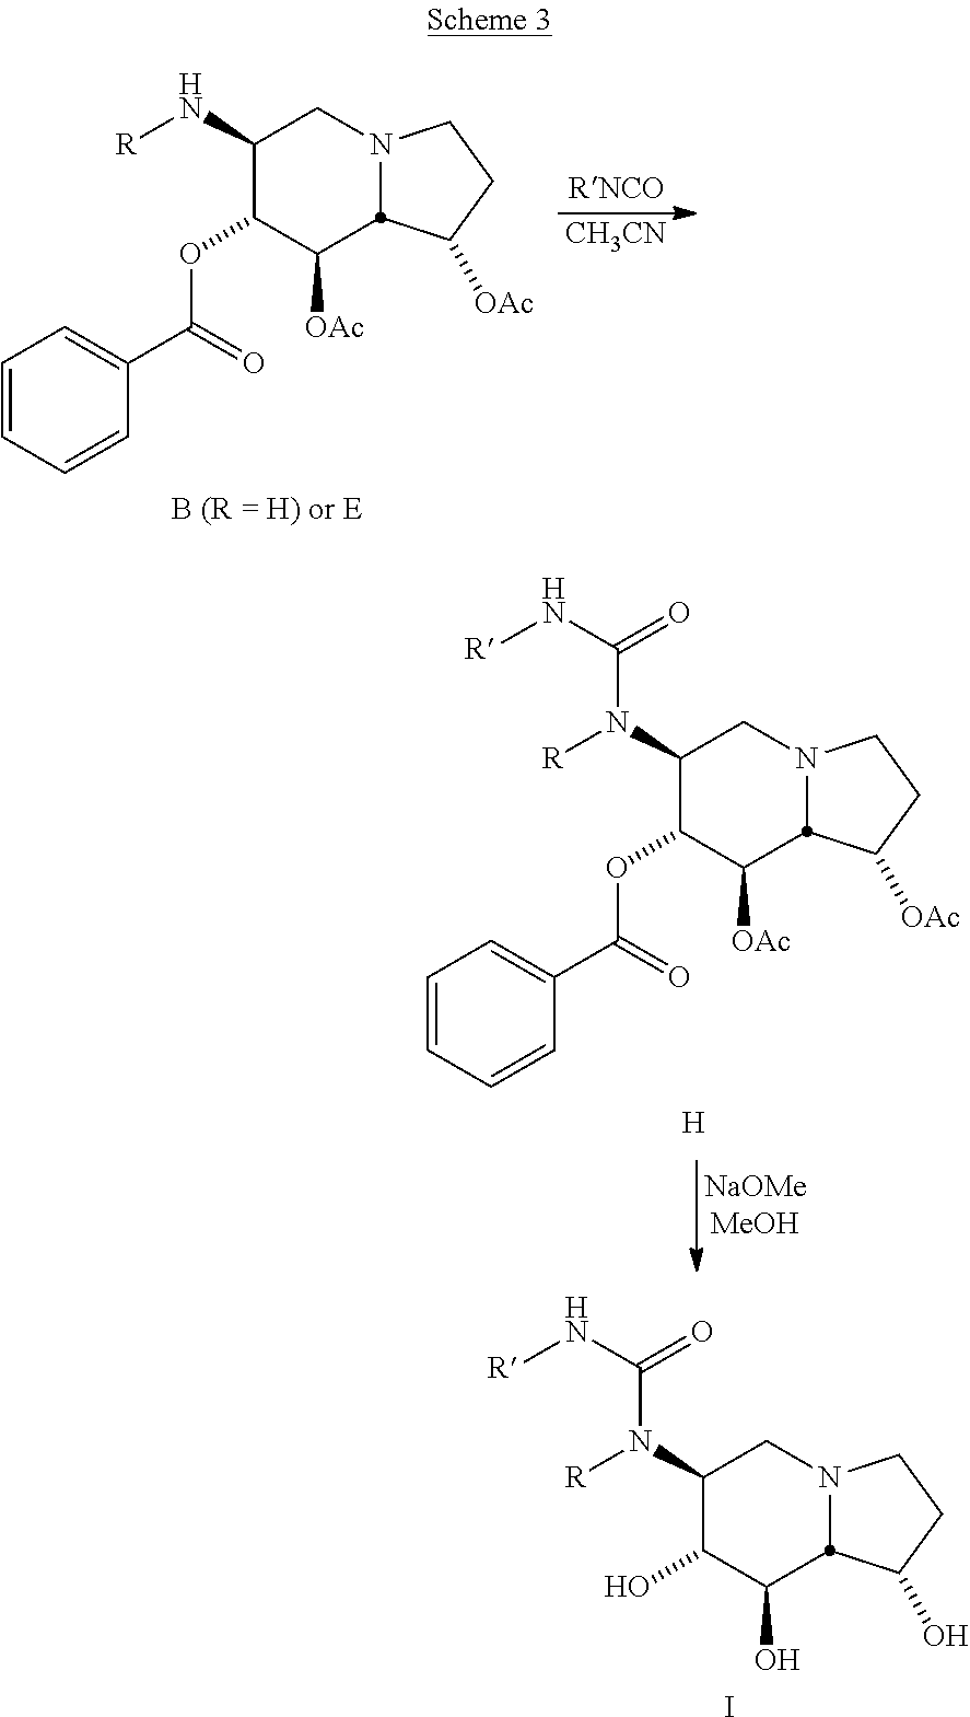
C1=CC=CC(C(OC2C([OAc])C3N(CC2N([R])C(N[R])=O)CCC3[OAc])=O)=C1.[H].[CH3CN].C1=CC=CC(C(OC2C([OAc])C3N(CC2N[R])CCC3[OAc])=O)=C1.[B (R = H) or E].I.OC1C(O)C2N(CC1N(C(N[R])=O)[R])CCC2O
